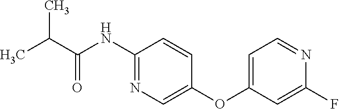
C1(NC(C(C)C)=O)=NC=C(OC2=CC=NC(F)=C2)C=C1
